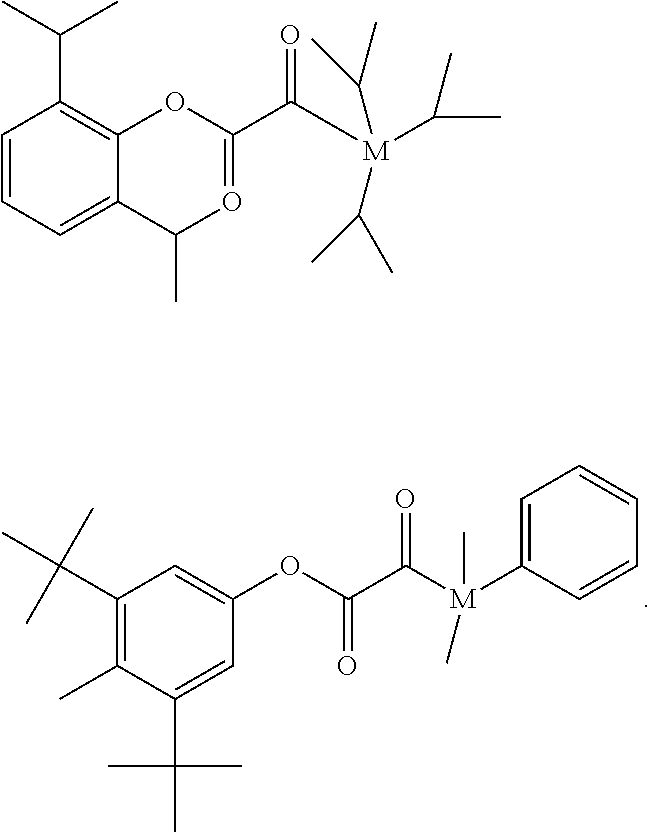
C1(OC(C([M](C)(C)C2=CC=CC=C2)=O)=O)=CC(C(C)(C)C)=C(C)C(C(C)(C)C)=C1.C1(C(C)C)=C2OC(C([M](C(C)C)(C(C)C)C(C)C)=O)=OC(C)C2=CC=C1
